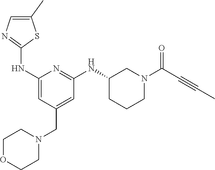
C1(C)=CN=C(NC2=CC(CN3CCOCC3)=CC(NC3CCCN(C(C#CC)=O)C3)=N2)S1
